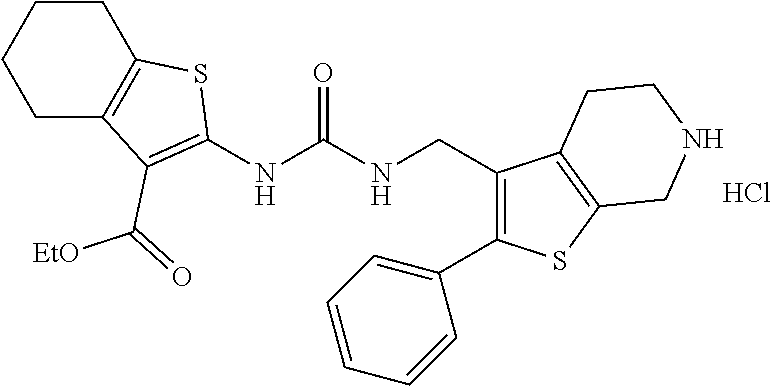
C1CC2=C(CC1)C(C([EtO])=O)=C(NC(NCC1=C(C3=CC=CC=C3)SC3=C1CCNC3)=O)S2.Cl
